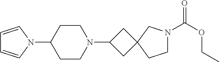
C1=CN(C2CCN(C3CC4(C3)CCN(C(OCC)=O)C4)CC2)C=C1
